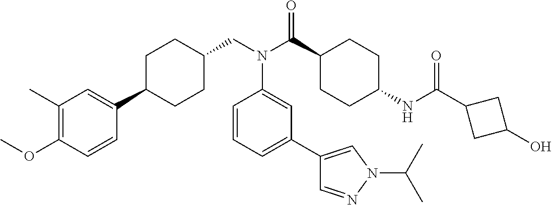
C1(C)=C(OC)C=CC(C2CCC(CN(C(C3CCC(NC(C4CC(O)C4)=O)CC3)=O)C3=CC(C4=CN(C(C)C)N=C4)=CC=C3)CC2)=C1
